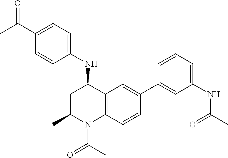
C1(C(C)=O)=CC=C(NC2CC(C)N(C(=O)C)C3=C2C=C(C2=CC(NC(=O)C)=CC=C2)C=C3)C=C1
